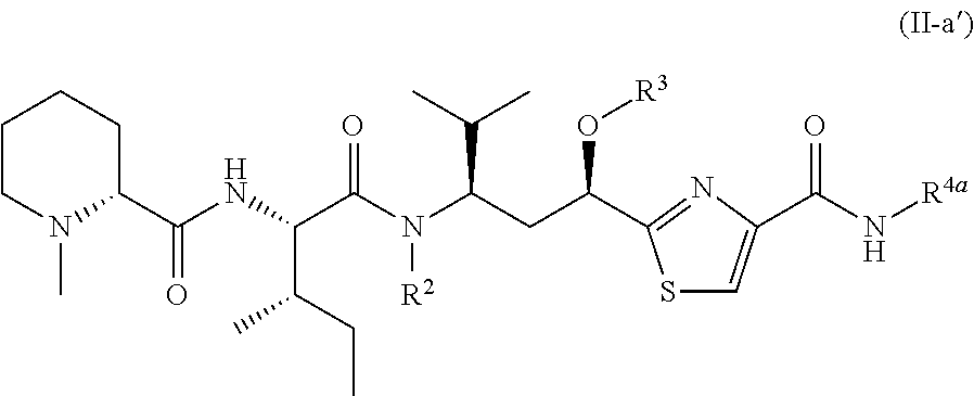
C1CN(C)C(C(NC(C(N(C(CC(C2=NC(C(N[R4a])=O)=CS2)O[R3])C(C)C)[R2])=O)C(CC)C)=O)CC1
